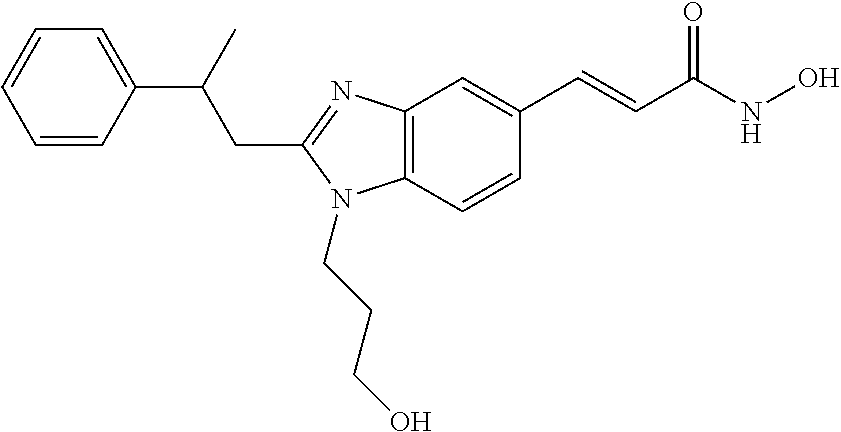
C1=CC(C(C)CC2=NC3=C(N2CCCO)C=CC(C=CC(NO)=O)=C3)=CC=C1
